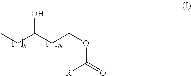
CCC(CCOC(=O)[R])O
